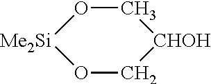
O1C[CHOH]CO[Me2Si]1
